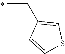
C1(CC)=CSC=C1
